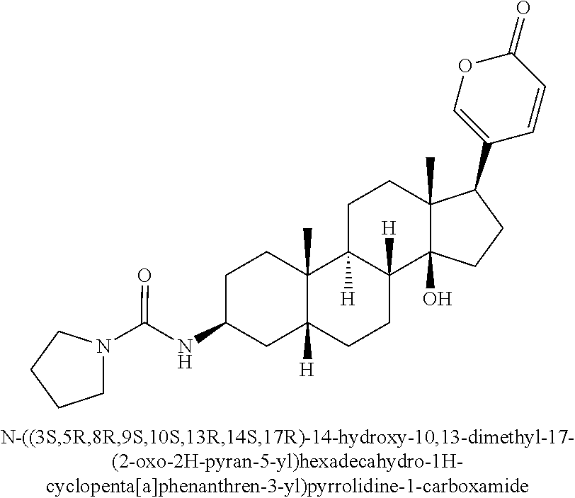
C1C(NC(N2CCCC2)=O)CC2([H])C(C)(C1)C1([H])C([H])(CC2)C2(O)C(C)(CC1)C(C1=COC(=O)C=C1)CC2
